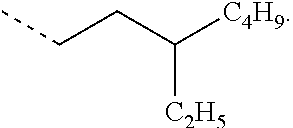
CCCC([C4H9])[C2H5]
